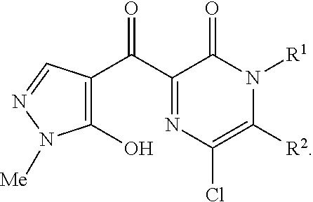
C1(C(C2=NC(Cl)=C([R2])N([R1])C2=O)=O)=C(O)N([Me])N=C1
